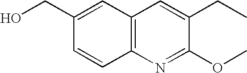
OCC1=CC2=C(C=C1)N=C(OC)C(CC)=C2
